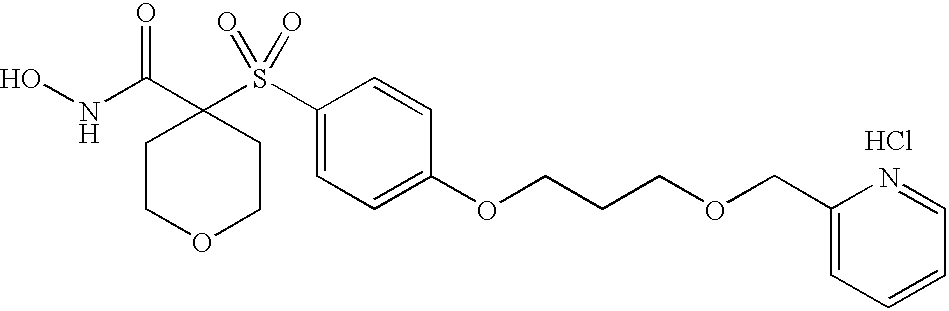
Cl.N(C(C1(S(C2=CC=C(OCCCOCC3=CC=CC=N3)C=C2)(=O)=O)CCOCC1)=O)O
